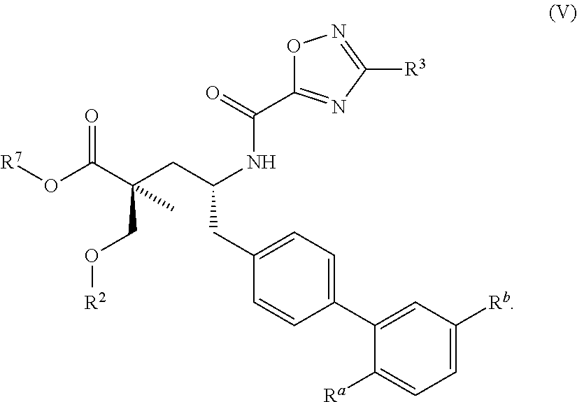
[R7]OC(=O)C(CC(NC(=O)C1=NC([R3])=NO1)CC1=CC=C(C2=CC([Rb])=CC=C2[Ra])C=C1)(CO[R2])C
